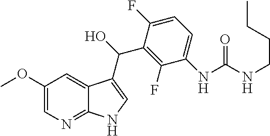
C1(F)=C(C(O)C2=CNC3=NC=C(OC)C=C32)C(F)=CC=C1NC(NCCCC)=O
